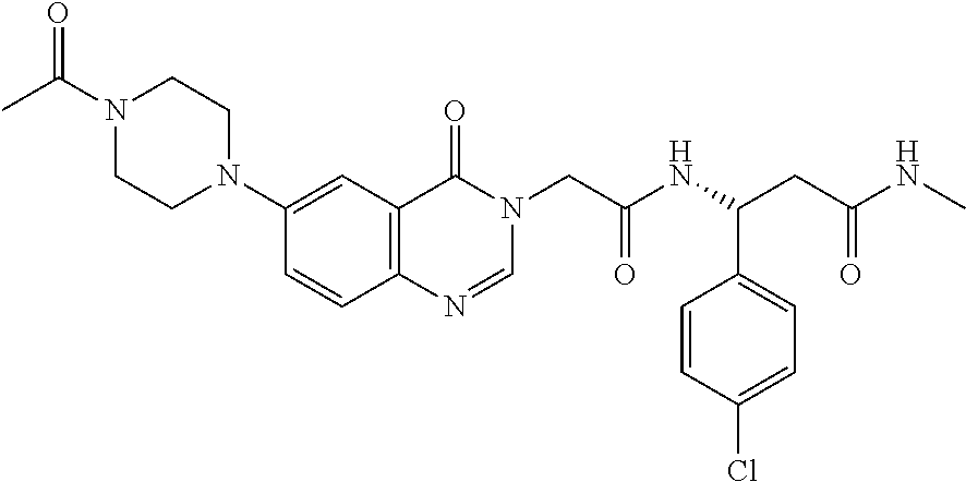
C1=CC2=C(C=C1N1CCN(C(C)=O)CC1)C(=O)N(CC(NC(CC(NC)=O)C1=CC=C(Cl)C=C1)=O)C=N2
